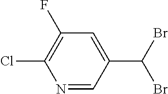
C1(F)=C(Cl)N=CC(C(Br)Br)=C1
